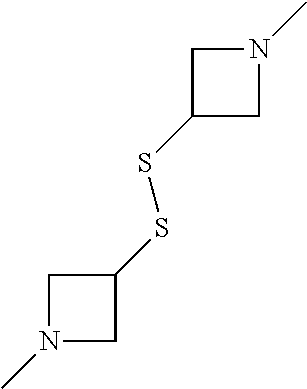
N1(C)CC(SSC2CN(C)C2)C1
